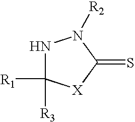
N1C([R3])([R1])[X]C(=S)N1[R2]
